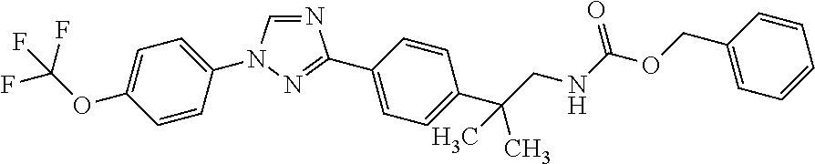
N1=CN(C2=CC=C(OC(F)(F)F)C=C2)N=C1C1=CC=C(C(CNC(OCC2=CC=CC=C2)=O)(C)C)C=C1
